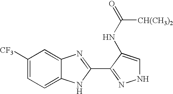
C1([CF3])=CC=C2C(=C1)N=C(C1=NNC=C1NC(=O)[CH(CH3)2])N2
